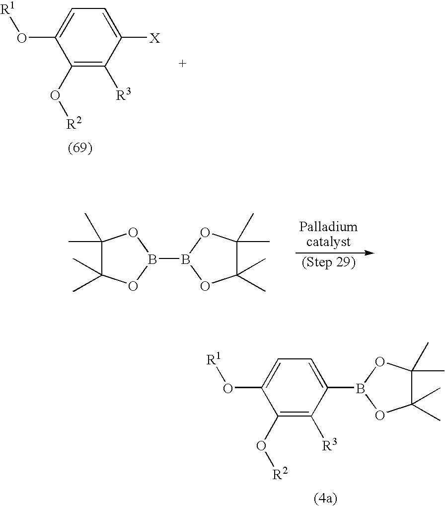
C1=C([X])C([R3])=C(O[R2])C(O[R1])=C1.C1(C)(C)C(C)(C)OB(B2OC(C)(C)C(C)(C)O2)O1.C1=C(B2OC(C)(C)C(C)(C)O2)C([R3])=C(O[R2])C(O[R1])=C1
